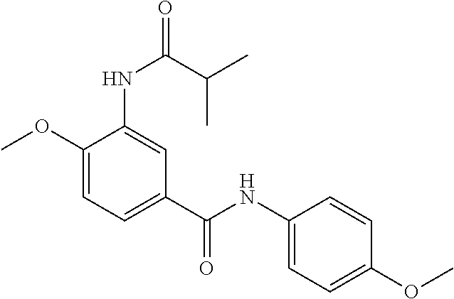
C1(NC(C2=CC=C(OC)C(NC(C(C)C)=O)=C2)=O)=CC=C(OC)C=C1
